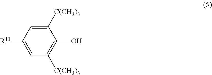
C1([C(CH3)3])=CC([R11])=CC([C(CH3)3])=C1O
